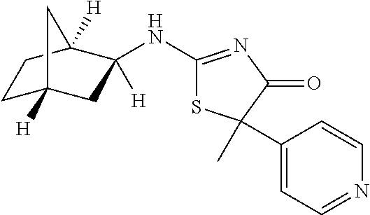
C1(NC2([H])CC3([H])CCC2([H])C3)=NC(=O)C(C)(C2=CC=NC=C2)S1
